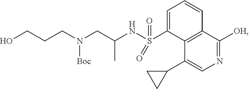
C1=C(S(NC(CN(CCCO)[Boc])C)(=O)=O)C2=C(C=C1)C([OH])=NC=C2C1CC1
